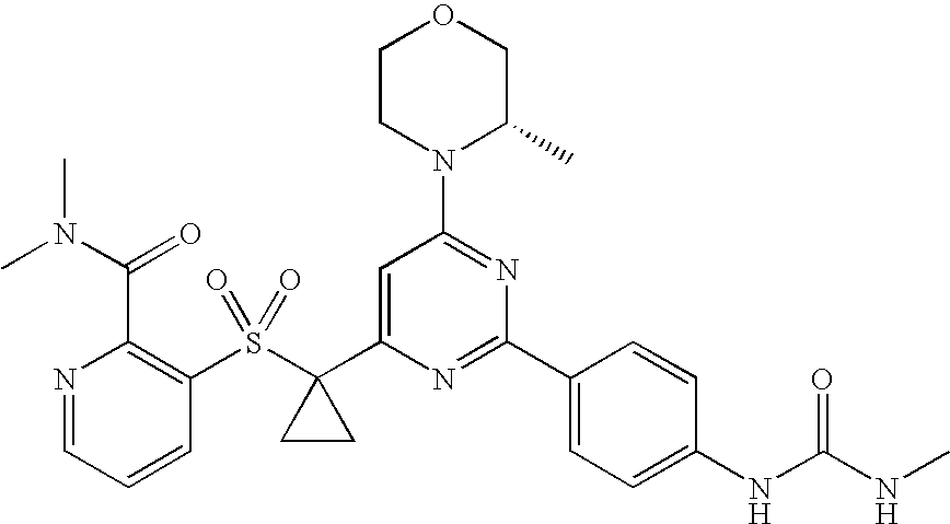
N1=CC=CC(S(C2(C3=CC(N4C(C)COCC4)=NC(C4=CC=C(NC(NC)=O)C=C4)=N3)CC2)(=O)=O)=C1C(N(C)C)=O
